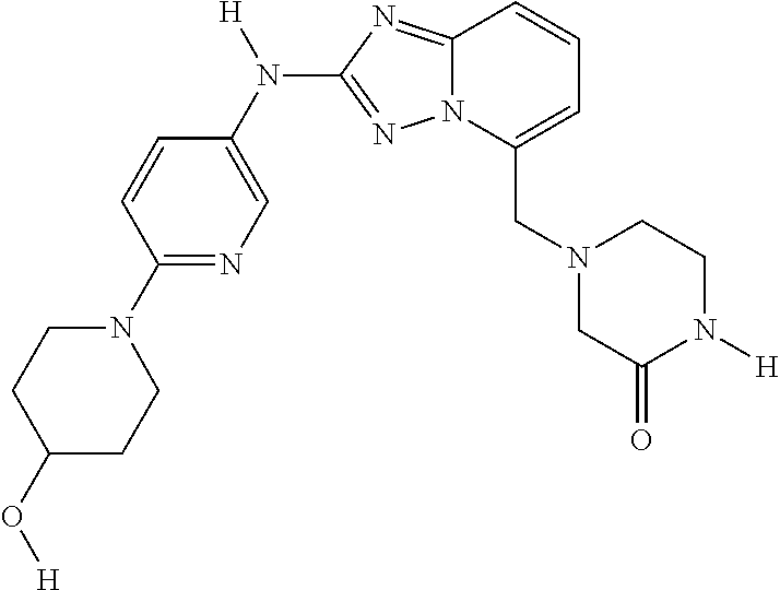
C(C1=CC=CC2=NC(N(C3=CN=C(N4CCC(O[H])CC4)C=C3)[H])=NN12)N1CC(=O)N([H])CC1
